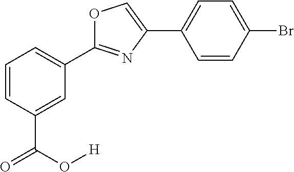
O1C(C2=CC=CC(C(O[H])=O)=C2)=NC(C2=CC=C(Br)C=C2)=C1
